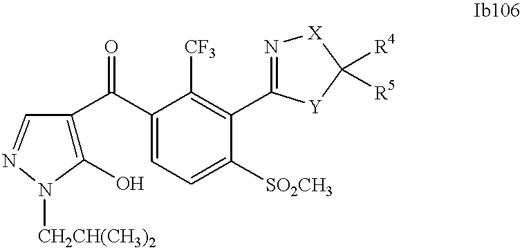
C1(O)=C(C(C2=CC=C([SO2CH3])C(C3=N[X]C([R4])([R5])[Y]3)=C2[CF3])=O)C=NN1[CH2CH(CH3)2]
